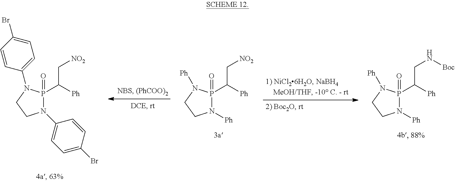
N1(C2=CC=C(Br)C=C2)P(C([Ph])C[NO2])(=O)N(C2=CC=C(Br)C=C2)CC1.N1([Ph])P(C([Ph])C[NO2])(=O)N([Ph])CC1.N1([Ph])P(C([Ph])CN[Boc])(=O)N([Ph])CC1
